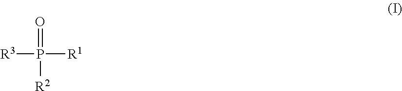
[R3]P([R1])(=O)[R2]
